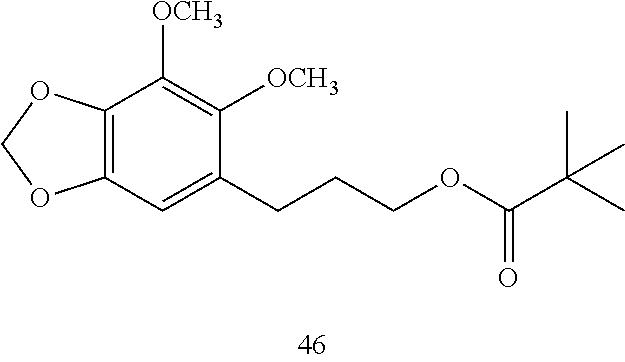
C12=C(OCO1)C([OCH3])=C([OCH3])C(CCCOC(=O)C(C)(C)C)=C2
